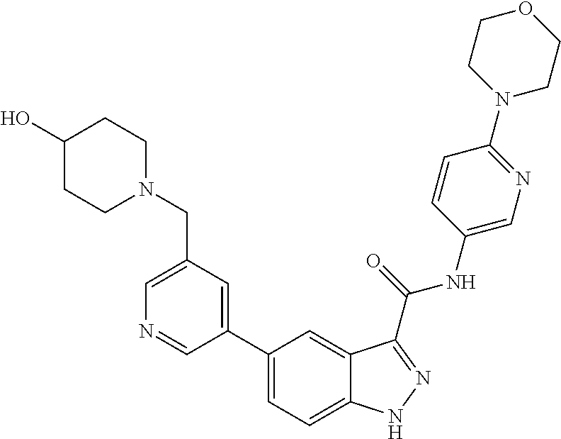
C1(CN2CCC(O)CC2)=CN=CC(C2=CC=C3C(=C2)C(C(NC2=CN=C(N4CCOCC4)C=C2)=O)=NN3)=C1
